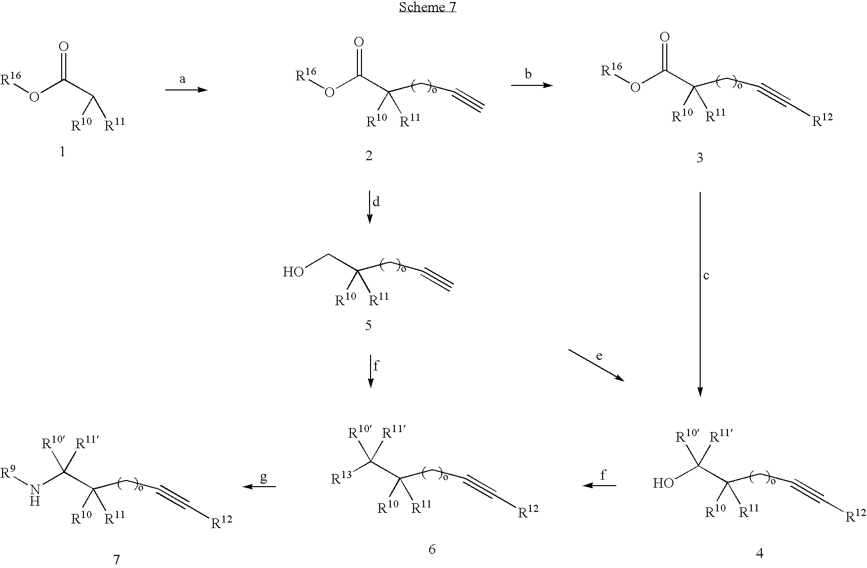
C(CC(C(O)([R10])[R11])([R11])[R10])#C[R12].C(CC(C([R13])([R10])[R11])([R11])[R10])#C[R12].C(CC(C(N[R9])([R10])[R11])([R11])[R10])#C[R12].C(CC(CO)([R11])[R10])#C.[R16]OC(C([R11])[R10])=O.C(CC(C(O[R16])=O)([R11])[R10])#C.C(CC(C(O[R16])=O)([R11])[R10])#C[R12]
